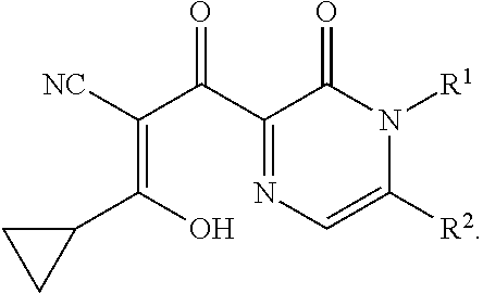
C1(C(C(=C(C2CC2)O)[NC])=O)=NC=C([R2])N([R1])C1=O
